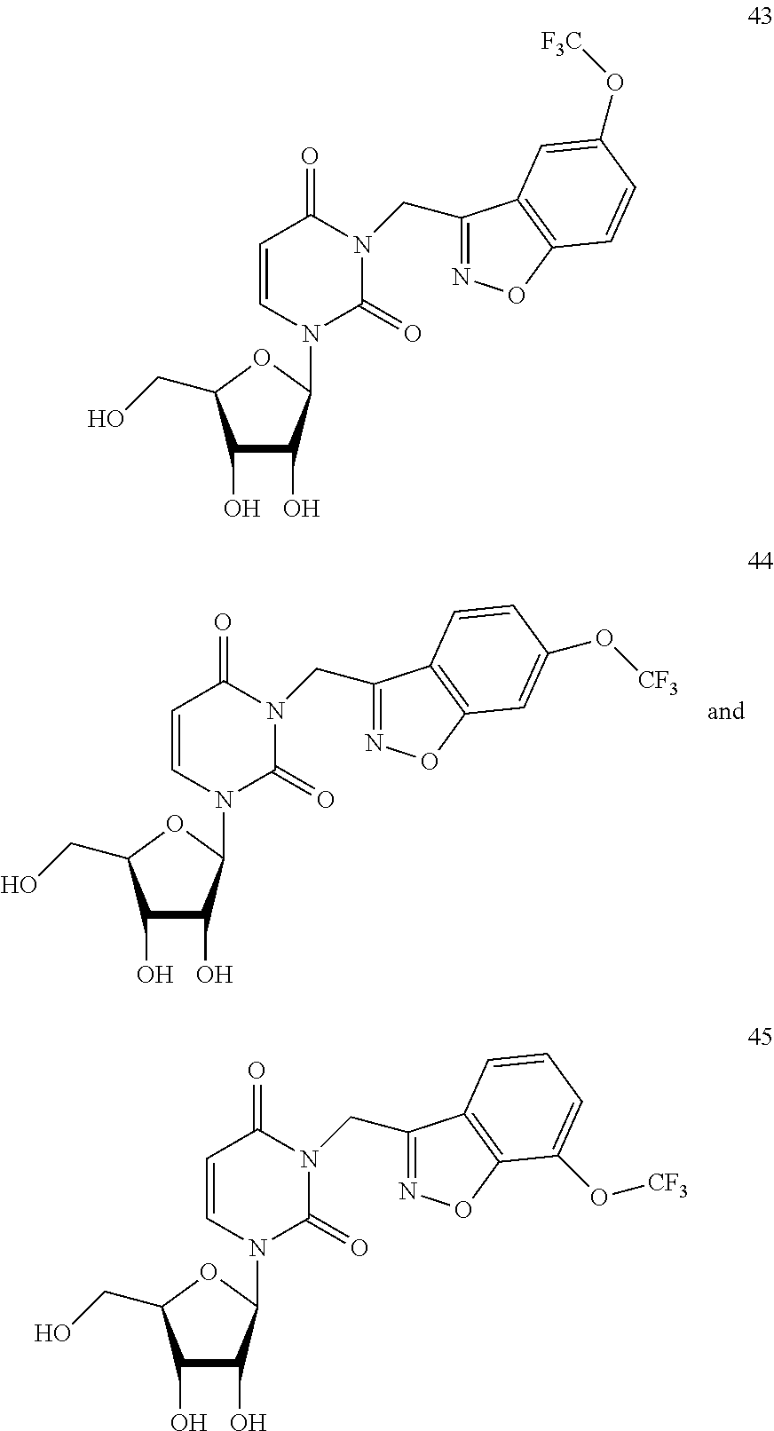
C1=CN(C2C(O)C(O)C(CO)O2)C(=O)N(CC2=NOC3=C2C=CC(O[CF3])=C3)C1=O.C1=CN(C2C(O)C(O)C(CO)O2)C(=O)N(CC2=NOC3=C2C=C(O[F3C])C=C3)C1=O.C1=CN(C2C(O)C(O)C(CO)O2)C(=O)N(CC2=NOC3=C2C=CC=C3O[CF3])C1=O
